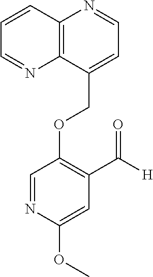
C(OC1=C(C([H])=O)C=C(OC)N=C1)C1=CC=NC2=C1N=CC=C2
